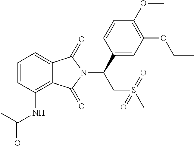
C1=CC(NC(=O)C)=C2C(=C1)C(=O)N(C(C1=CC(OCC)=C(OC)C=C1)CS(C)(=O)=O)C2=O
